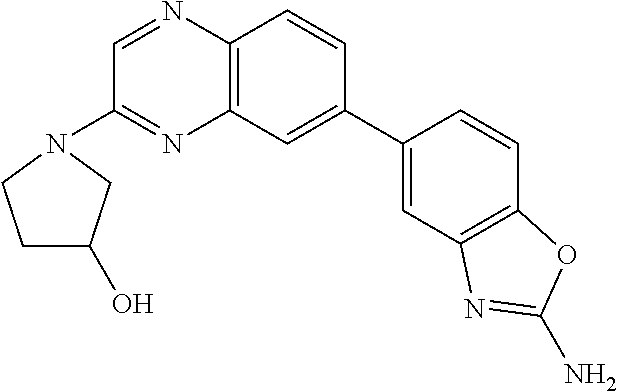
C1=C(C2=CC3=C(N=CC(N4CC(O)CC4)=N3)C=C2)C=CC2=C1N=C(N)O2
